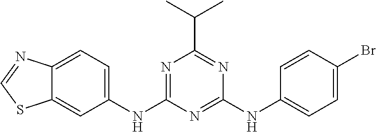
C12=CC(NC3=NC(C(C)C)=NC(NC4=CC=C(Br)C=C4)=N3)=CC=C1N=CS2
